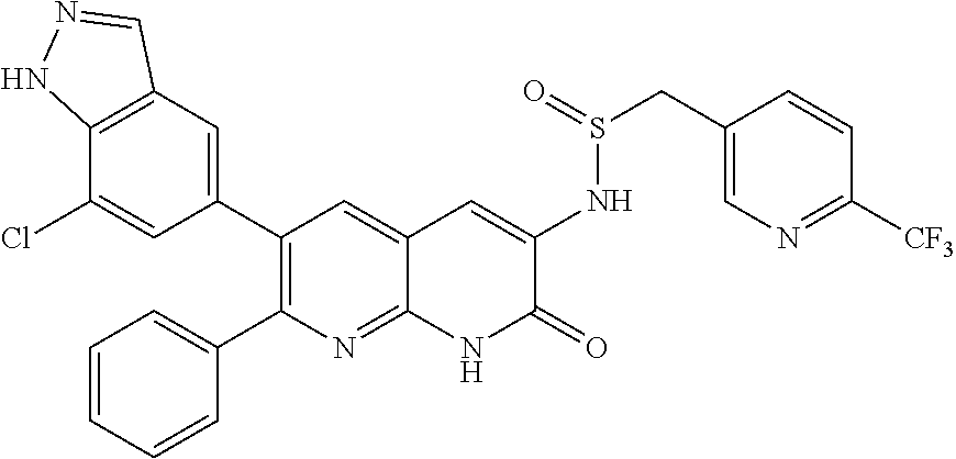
C12=C(C=C(C3=C(C4=CC=CC=C4)N=C4C(=C3)C=C(NS(CC3=CN=C([CF3])C=C3)=O)C(=O)N4)C=C1Cl)C=NN2
